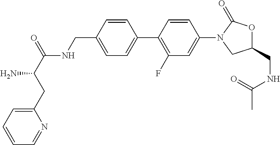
C(C1=CC=C(C2=C(F)C=C(N3CC(CNC(C)=O)OC3=O)C=C2)C=C1)NC(C(CC1=CC=CC=N1)N)=O
